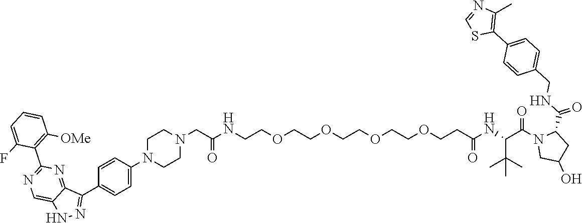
C1=CC=C(F)C(C2=NC=C3C(=N2)C(C2=CC=C(N4CCN(CC(=O)NCCOCCOCCOCCOCCC(=O)NC(C(C)(C)C)C(N5CC(O)CC5C(NCC5=CC=C(C6=C(C)N=CS6)C=C5)=O)=O)CC4)C=C2)=NN3)=C1[OMe]
